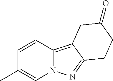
C1=CC2=C3C(=NN2C=C1C)CCC(=O)C3
